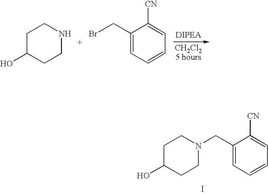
C1C(O)CCNC1.C1(CBr)=CC=CC=C1[CN].C1C(O)CCN(CC2=CC=CC=C2[CN])C1.I
